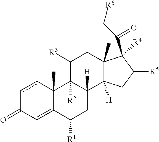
c1cC2(C)C(=CC1=O)C([R1])CC1([H])C2([R2])C([R3])CC2(C)C1([H])CC([R5])C2([R4])C(C[R6])=O
